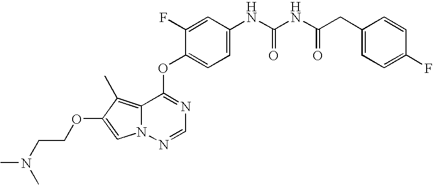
C1=C(F)C(OC2=NC=NN3C2=C(C)C(OCCN(C)C)=C3)=CC=C1NC(NC(CC1=CC=C(F)C=C1)=O)=O
